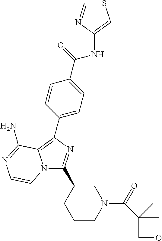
N12C(C3CCCN(C(=O)C4(C)COC4)C3)=NC(C3=CC=C(C(=O)NC4=CSC=N4)C=C3)=C1C(N)=NC=C2
